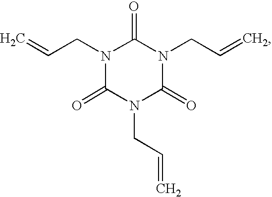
N1(CC=C)C(=O)N(CC=C)C(=O)N(CC=C)C1=O
